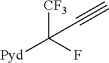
[CF3]C(F)([Pyd])C#C
